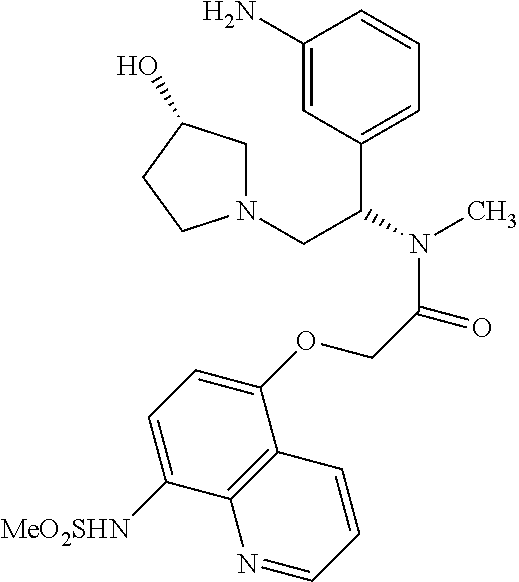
C1(N)=CC(C(CN2CC(O)CC2)N(C)C(COC2=CC=C([MeO2SHN])C3=C2C=CC=N3)=O)=CC=C1
